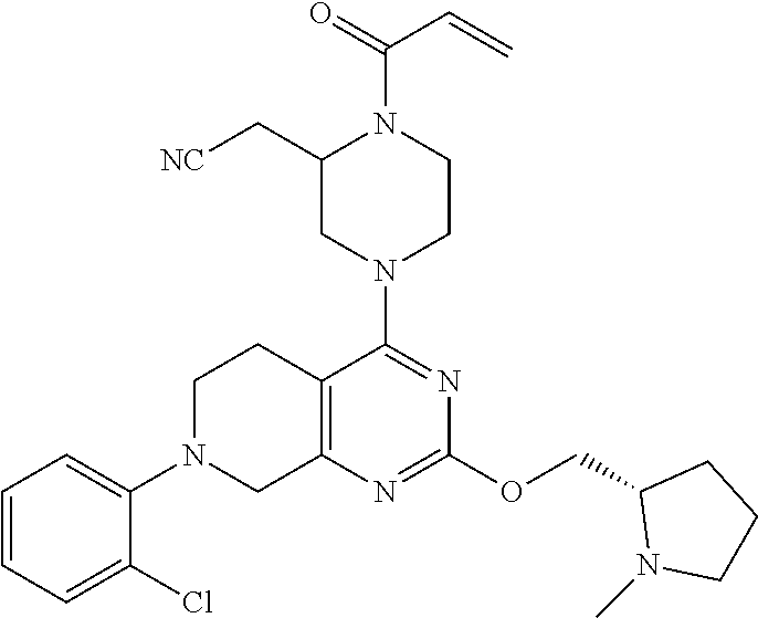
C12=C(N=C(OCC3N(C)CCC3)N=C1N1CCN(C(=O)C=C)C(C[NC])C1)CN(C1=CC=CC=C1Cl)CC2
